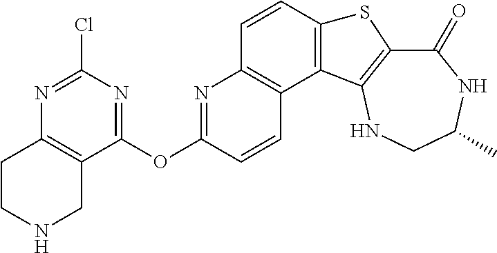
C1(=O)C2=C(NCC(C)N1)C1=C(S2)C=CC2=C1C=CC(OC1=NC(Cl)=NC3=C1CNCC3)=N2
